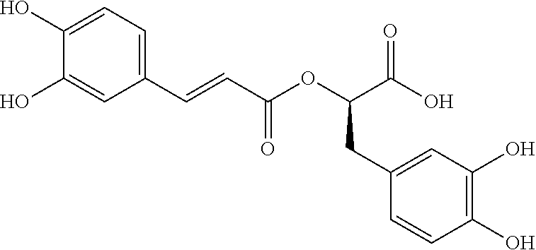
C1(O)=CC(C=CC(OC(C(O)=O)CC2=CC(O)=C(O)C=C2)=O)=CC=C1O
